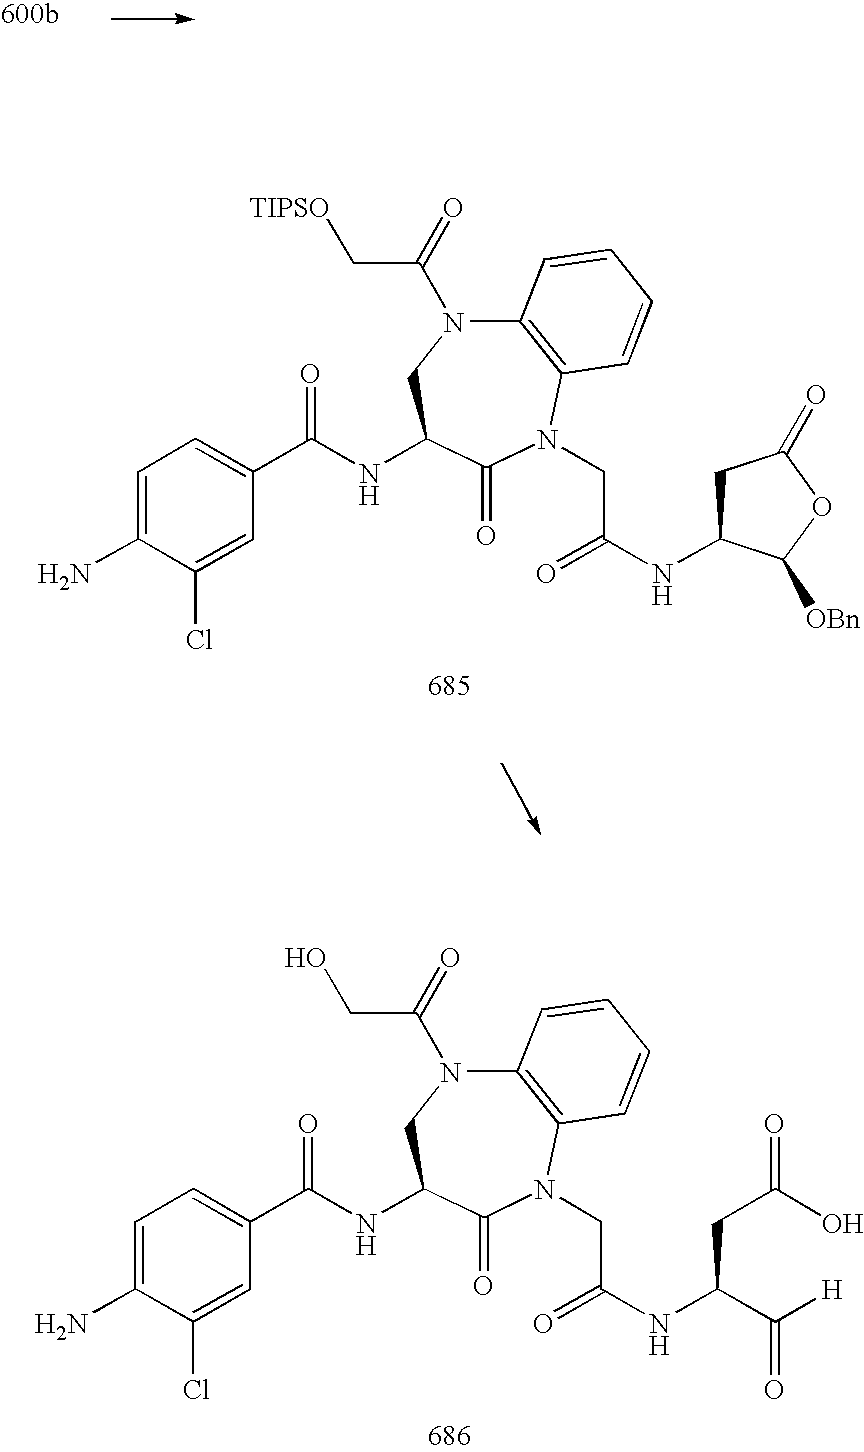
N(C1CN(C(=O)CO)C2=C(N(CC(=O)NC(CC(=O)O)C([H])=O)C1=O)C=CC=C2)C(=O)C1=CC=C(N)C(Cl)=C1.N(C1CN(C(=O)C[TIPSO])C2=C(N(CC(=O)NC3CC(=O)OC3[OBn])C1=O)C=CC=C2)C(=O)C1=CC=C(N)C(Cl)=C1
